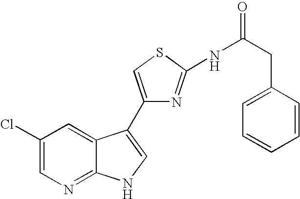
C1(Cl)=CN=C2C(=C1)C(C1=CSC(NC(CC3=CC=CC=C3)=O)=N1)=CN2
